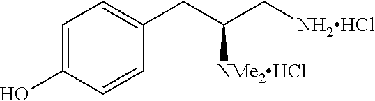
C1=C(O)C=CC(CC([NMe2HCl])C[NH2HCl])=C1
